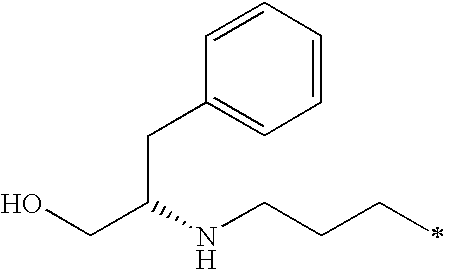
OCC(NCCCC)CC1=CC=CC=C1
